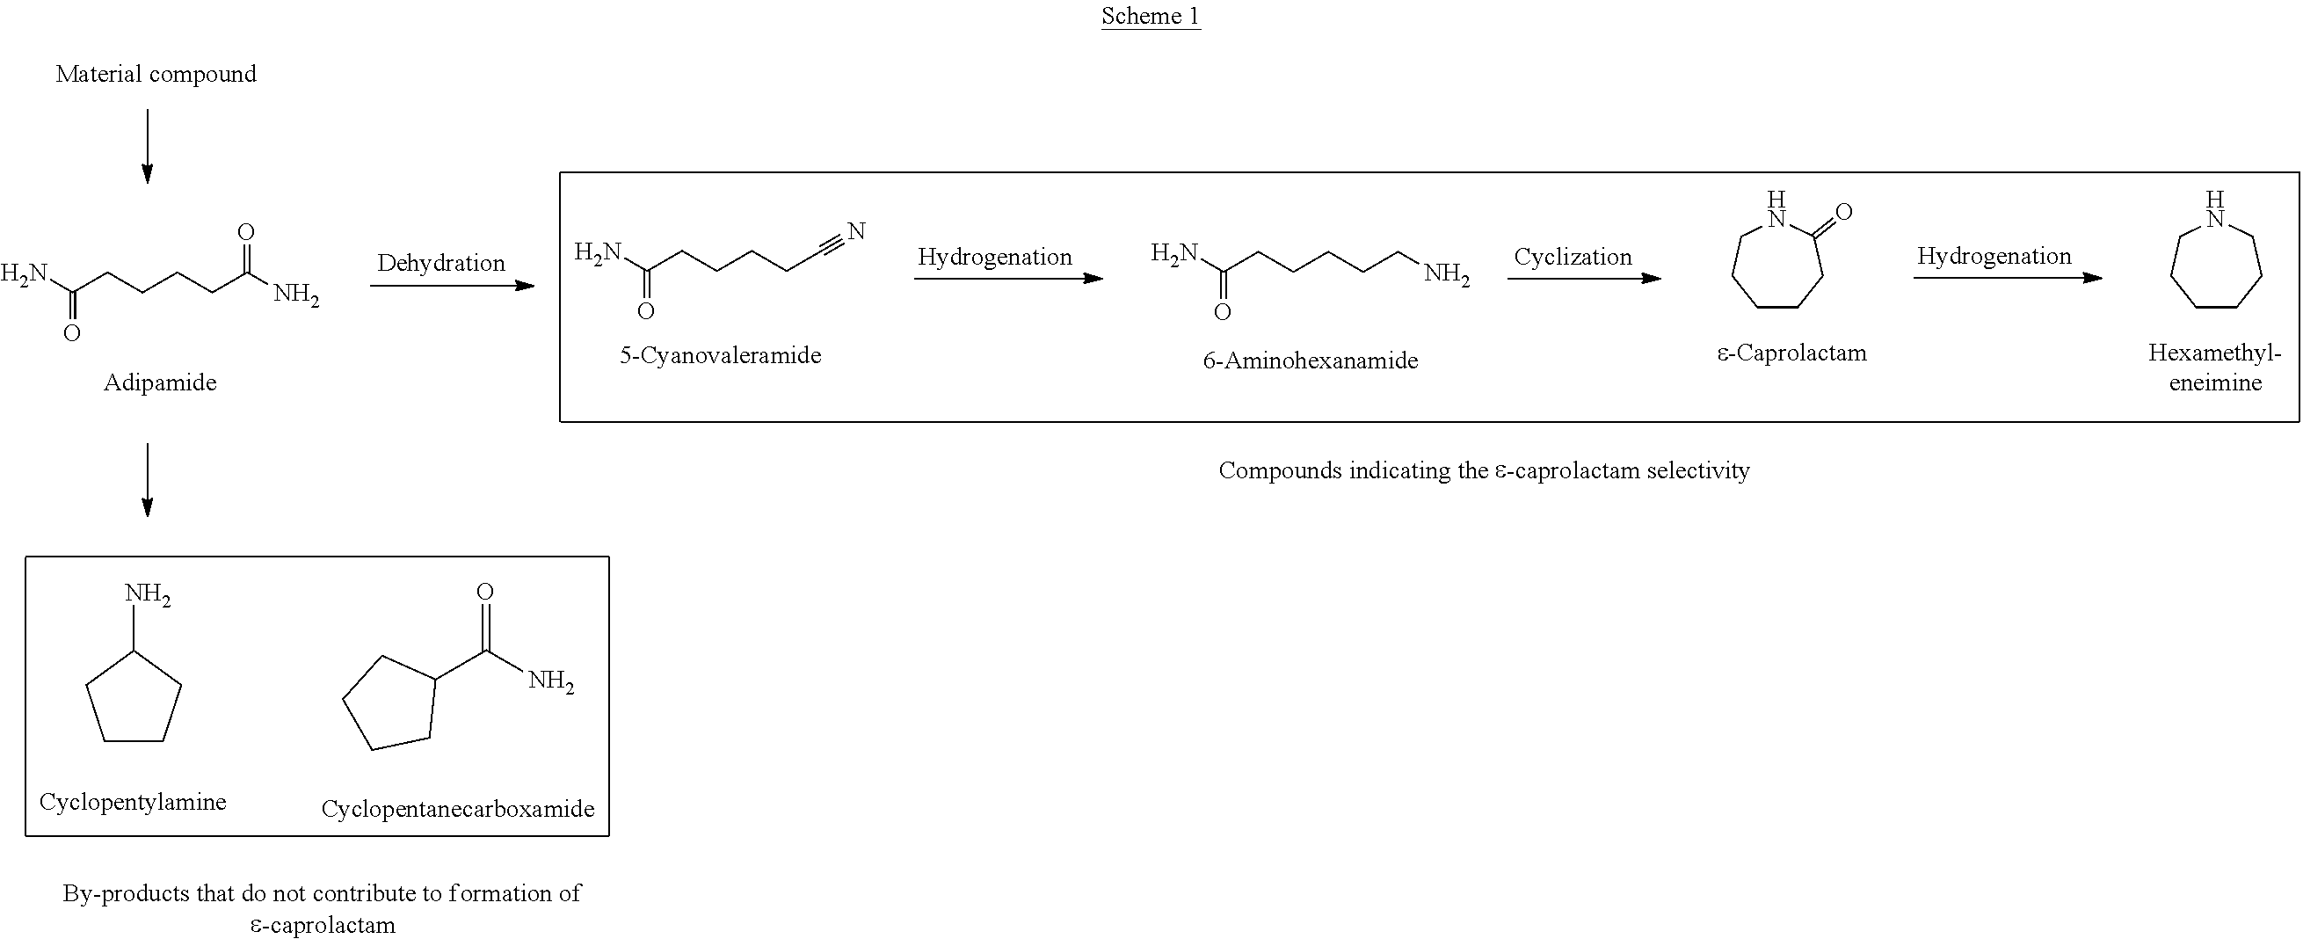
C1CCCNCC1.C1CCC(=O)NCC1.NC(CCCCCN)=O.NC(CCCCC#N)=O.NC(CCCCC(N)=O)=O.C1CCC(N)C1.C1(C(N)=O)CCCC1
